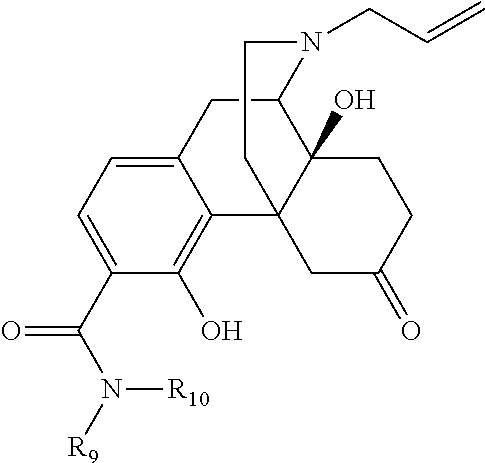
C12=CC=C(C(N([R9])[R10])=O)C(O)=C1C13C(O)(C(C2)N(CC=C)CC1)CCC(=O)C3
